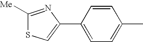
C1([Me])=NC(C2=CC=C(C)C=C2)=CS1
